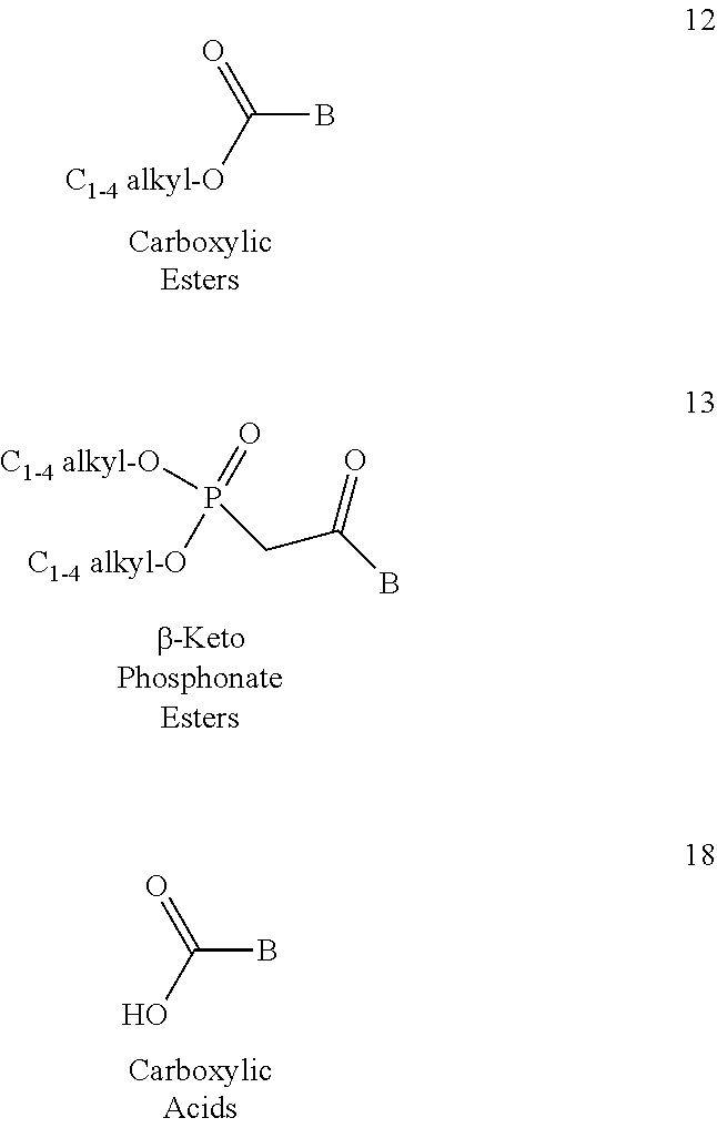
[C1-4 alkyl-O]C(=O)B.[C1-4 alkyl-O]P(=O)([C1-4 alkyl-O])CC(B)=O.OC(=O)B
